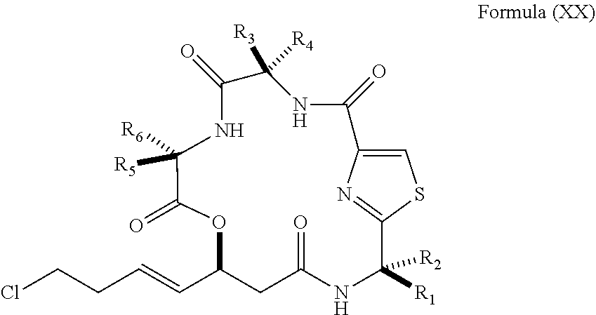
ClCCC=CC1CC(=O)NC([R1])([R2])C2=NC(=CS2)C(=O)NC([R3])([R4])C(=O)NC([R5])([R6])C(=O)O1
